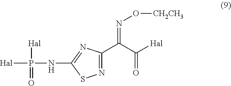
[Hal]P(NC1=NC(C(C([Hal])=O)=NO[CH2CH3])=NS1)([Hal])=O
